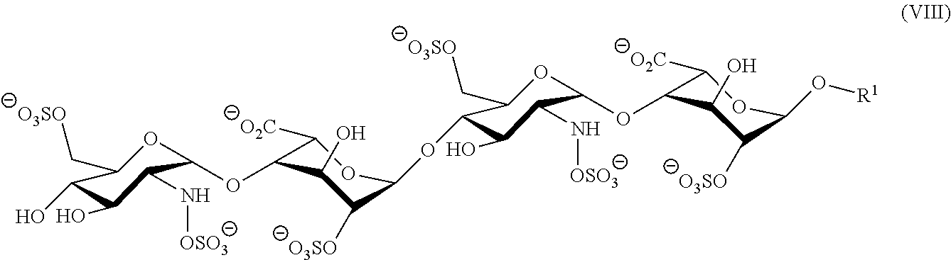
C1(OC2C([O2C])OC(OC3C(O)C(N[OSO3])C(OC4C([O2C])OC(O[R1])C([O3SO])C4O)OC3C[O3SO])C([O3SO])C2O)OC(C[O3SO])C(O)C(O)C1N[OSO3]
